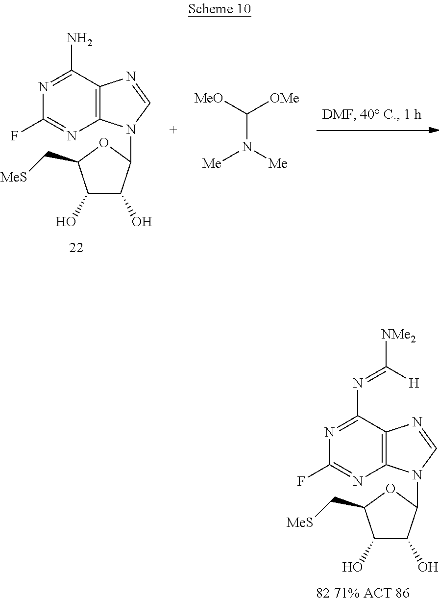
C1(F)=NC2=C(C(N=C([NMe2])[H])=N1)N=CN2C1C(O)C(O)C(C[MeS])O1.C1(F)=NC2=C(C(N)=N1)N=CN2C1C(O)C(O)C(C[MeS])O1.[MeO]C([OMe])N([Me])[Me]
